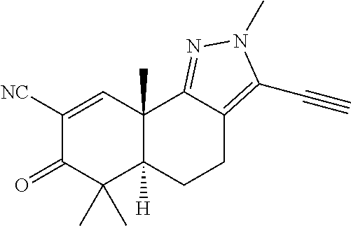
C1([NC])=CC2(C)C([H])(C(C)(C)C1=O)CCC1=C(C#C)N(C)N=C21
